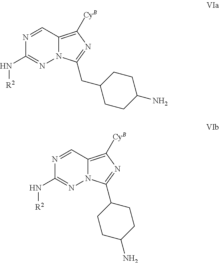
N1=CC2=C([CyB])N=C(CC3CCC(N)CC3)N2N=C1N[R2].N1=CC2=C([CyB])N=C(C3CCC(N)CC3)N2N=C1N[R2]
